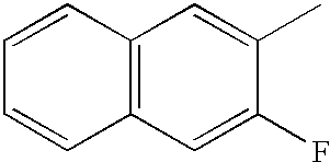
C12=C(C=C(F)C(C)=C1)C=CC=C2
